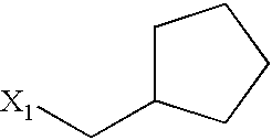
C1C(C[X1])CCC1
